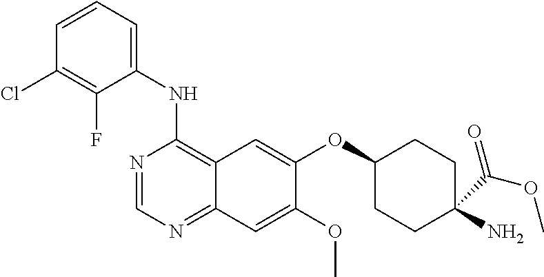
C1=CC=C(NC2=C3C(=NC=N2)C=C(OC)C(OC2CCC(C(OC)=O)(N)CC2)=C3)C(F)=C1Cl
